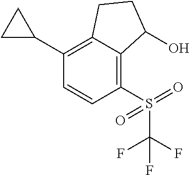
C1(C2CC2)=C2C(=C(S(=O)(=O)C(F)(F)F)C=C1)C(O)CC2
